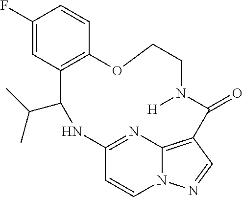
C1(F)=CC2=C(C=C1)OCCN([H])C(=O)C1=C3N(C=CC(=N3)NC2C(C)C)N=C1
